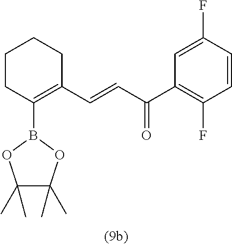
C1CC(B2OC(C)(C)C(C)(C)O2)=C(C=CC(C2=C(F)C=CC(F)=C2)=O)CC1
